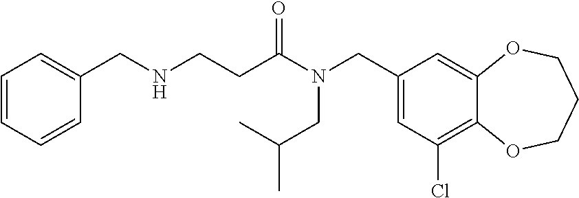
C1(CN(C(=O)CCNCC2=CC=CC=C2)CC(C)C)=CC(Cl)=C2C(=C1)OCCCO2
